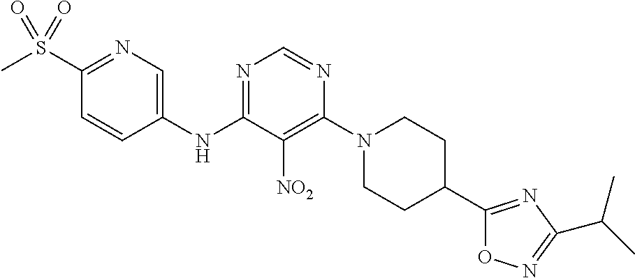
C1(S(C)(=O)=O)=NC=C(NC2=NC=NC(N3CCC(C4=NC(C(C)C)=NO4)CC3)=C2[NO2])C=C1
